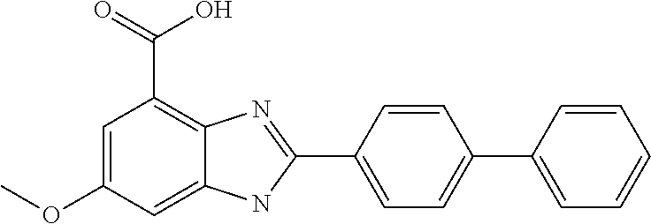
C1=C(OC)C=C2C(=C1C(=O)O)N=C(C1=CC=C(C3=CC=CC=C3)C=C1)N2
